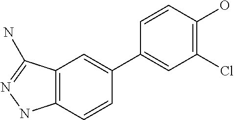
C12=C(C=CC(C3=CC(Cl)=C(O)C=C3)=C1)NN=C2N
